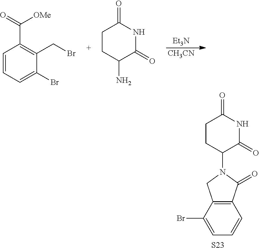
C1CC(N2CC3=C(C2=O)C=CC=C3Br)C(=O)NC1=O.[S23].[Et3N].[CH3CN].C1=CC=C(Br)C(CBr)=C1C(=O)[OMe].C1CC(N)C(=O)NC1=O
